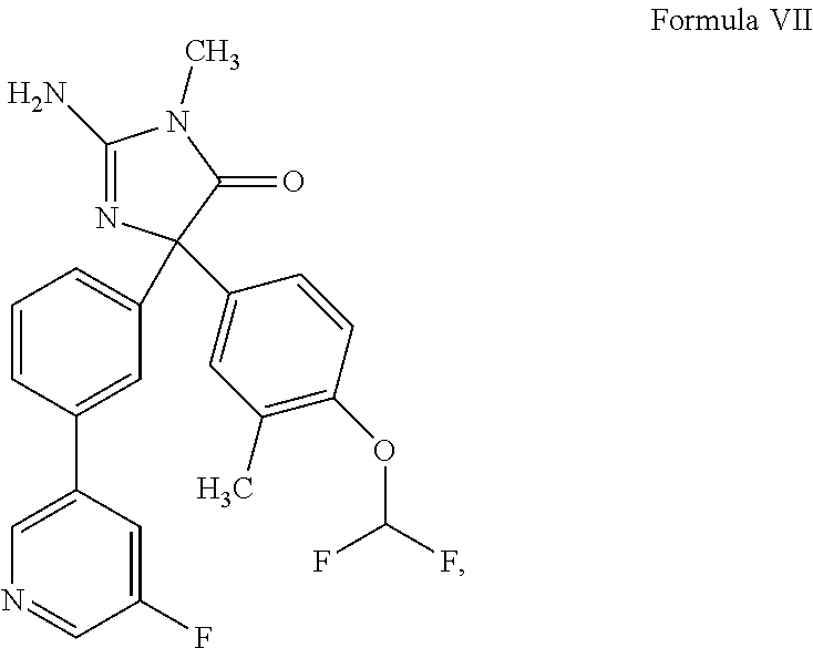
C1(N)=NC(C2=CC=CC(C3=CN=CC(F)=C3)=C2)(C2=CC(C)=C(OC(F)F)C=C2)C(=O)N1C
